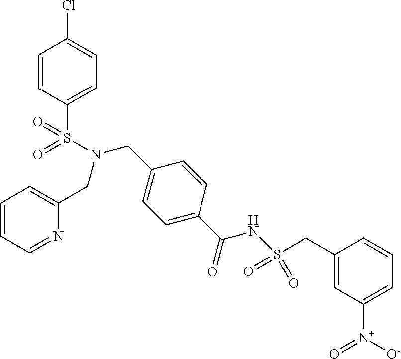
C1=CC(S(N(CC2=CC=CC=N2)CC2=CC=C(C(=O)NS(=O)(CC3=CC([N+]([O-])=O)=CC=C3)=O)C=C2)(=O)=O)=CC=C1Cl
